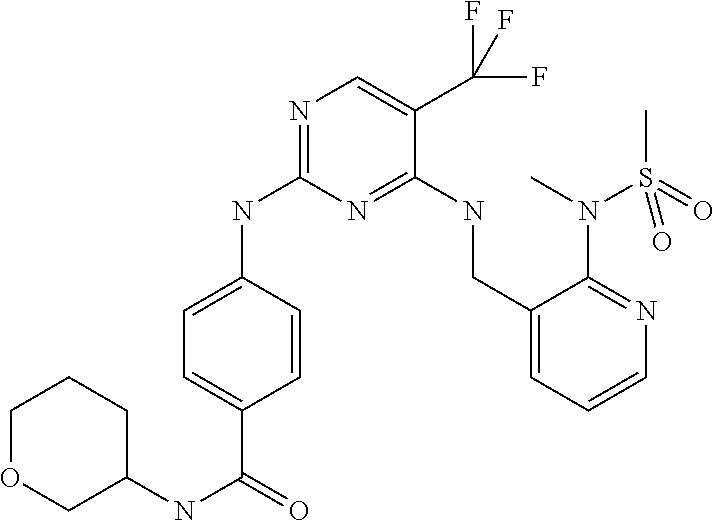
C1=C(NC2=NC=C(C(F)(F)F)C(NCC3=CC=CN=C3N(C)S(C)(=O)=O)=N2)C=CC(C(=O)NC2CCCOC2)=C1
